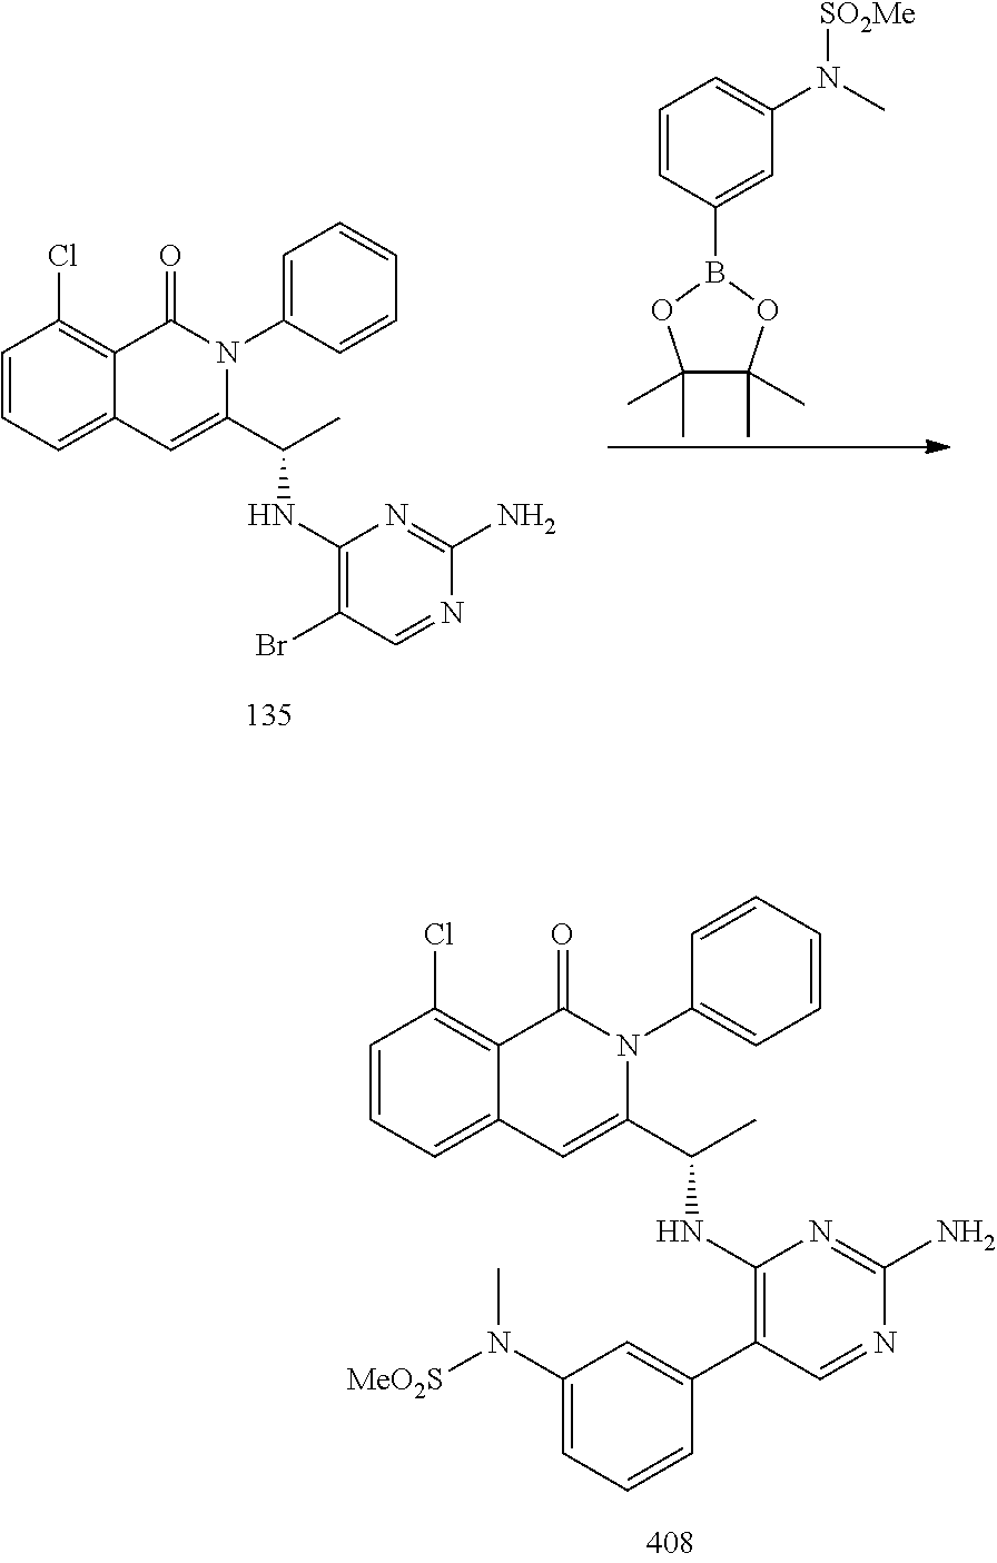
C1=CC=C2C(=C1Cl)C(=O)N(C1=CC=CC=C1)C(C(C)NC1=C(C3=CC(N([MeO2S])C)=CC=C3)C=NC(N)=N1)=C2.C1=CC=C2C(=C1Cl)C(=O)N(C1=CC=CC=C1)C(C(C)NC1=C(Br)C=NC(N)=N1)=C2.C1=CC(B2OC(C)(C)C(C)(C)O2)=CC(N(C)[SO2Me])=C1
